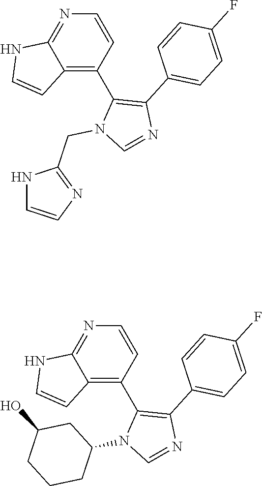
C1=CC2=C(C3=C(C4=CC=C(F)C=C4)N=CN3CC3=NC=CN3)C=CN=C2N1.C1=CC2=C(C3=C(C4=CC=C(F)C=C4)N=CN3C3CC(O)CCC3)C=CN=C2N1
